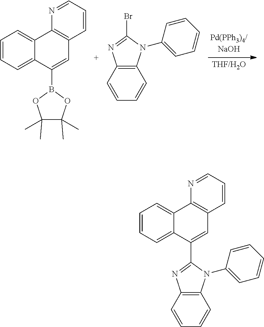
C1=CC=C2C(=C1)C1=C(C=C2B2OC(C)(C)C(C)(C)O2)C=CC=N1.C12=C(C=CC=C1)N=C(Br)N2C1=CC=CC=C1.C1=CC=C2C(=C1)C1=C(C=C2C2=NC3=C(N2C2=CC=CC=C2)C=CC=C3)C=CC=N1
